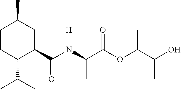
C1CC(C(C)C)C(C(N(C(C(OC(C(O)C)C)=O)C)[H])=O)CC1C
